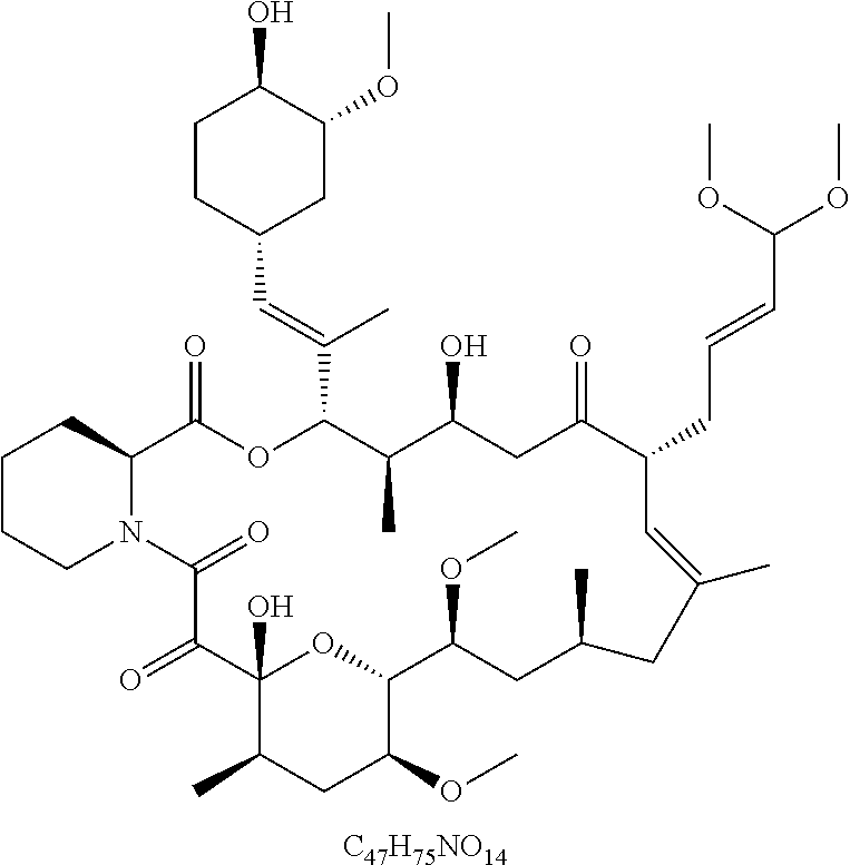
[C47H75NO14].C1CCN2C(C1)C(=O)OC(C(=CC1CC(OC)C(O)CC1)C)C(C)C(O)CC(=O)C(CC=CC(OC)OC)C=C(C)CC(C)CC(OC)C1OC(O)(C(=O)C2=O)C(C)CC1OC
